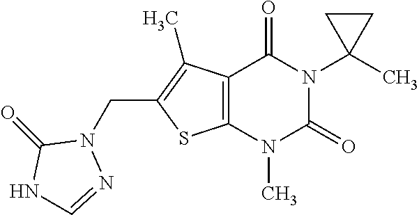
C12=C(N(C)C(=O)N(C3(C)CC3)C1=O)SC(CN1C(=O)NC=N1)=C2C
